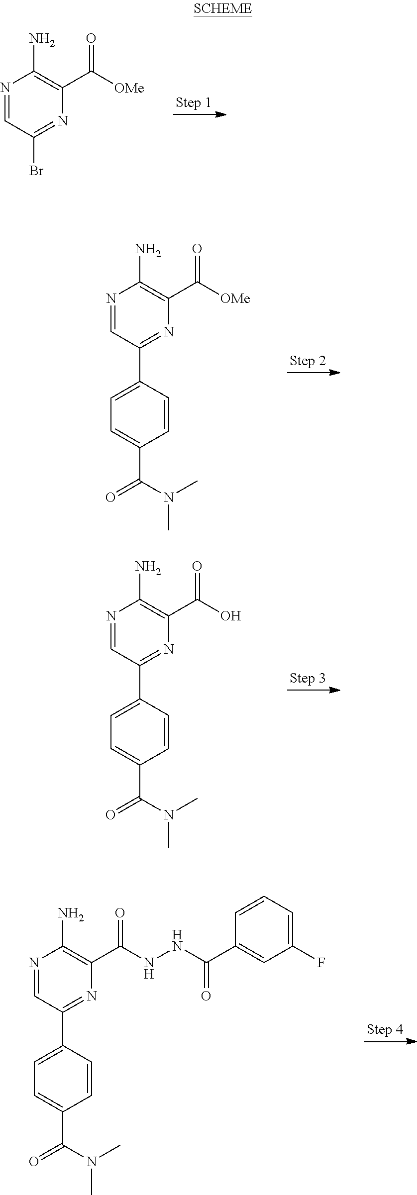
N1=CC(Br)=NC(C([OMe])=O)=C1N.N1=CC(C2=CC=C(C(=O)N(C)C)C=C2)=NC(C(=O)[OMe])=C1N.N1=CC(C2=CC=C(C(=O)N(C)C)C=C2)=NC(C(=O)O)=C1N.N1=CC(C2=CC=C(C(=O)N(C)C)C=C2)=NC(C(=O)NNC(=O)C2=CC(F)=CC=C2)=C1N
